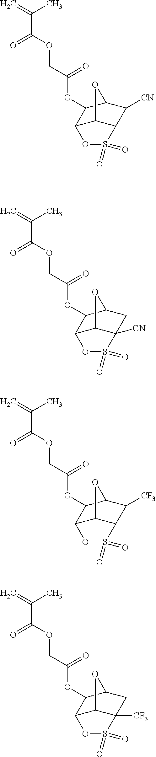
C=C(C)C(=O)OCC(=O)OC1C2C3C([CN])(CC1O3)S(=O)(=O)O2.C=C(C)C(=O)OCC(=O)OC1C2C3C(C([CF3])C1O3)S(=O)(=O)O2.C=C(C)C(=O)OCC(=O)OC1C2C3C([CF3])(CC1O3)S(=O)(=O)O2.C=C(C)C(=O)OCC(=O)OC1C2OS(=O)(=O)C3C([CN])C1OC23
